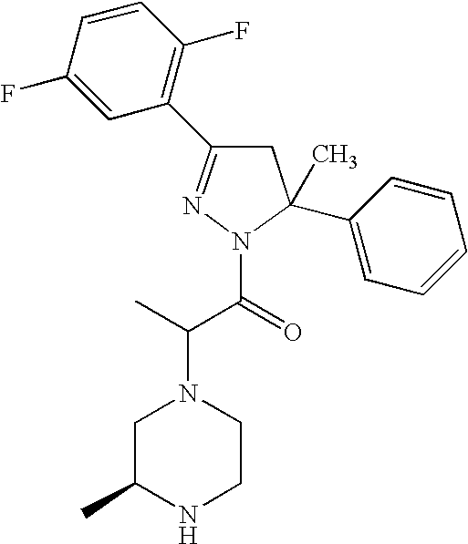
N1=C(C2=C(F)C=CC(F)=C2)CC(C)(C2=CC=CC=C2)N1C(=O)C(C)N1CC(C)NCC1
